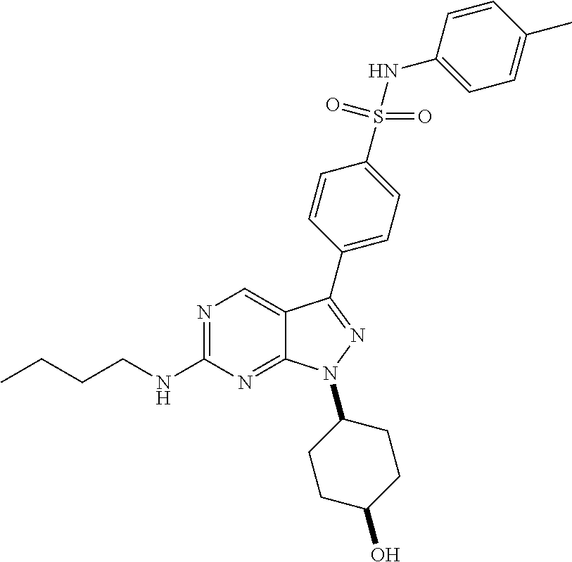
N1=C(NCCCC)N=C2C(=C1)C(C1=CC=C(S(NC3=CC=C(C)C=C3)(=O)=O)C=C1)=NN2C1CCC(O)CC1
